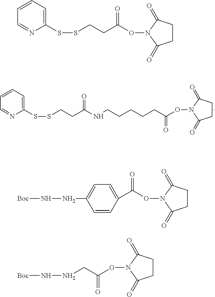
C1=CC=C(SSCCC(NCCCCCC(ON2C(=O)CCC2=O)=O)=O)N=C1.C1=CC=C(SSCCC(ON2C(=O)CCC2=O)=O)N=C1.[Boc]NNC1=CC=C(C(ON2C(=O)CCC2=O)=O)C=C1.[Boc]NNCC(ON1C(=O)CCC1=O)=O
